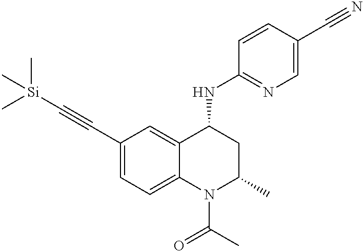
C1(C#C[Si](C)(C)C)=CC=C2C(=C1)C(NC1=NC=C(C#N)C=C1)CC(C)N2C(C)=O
